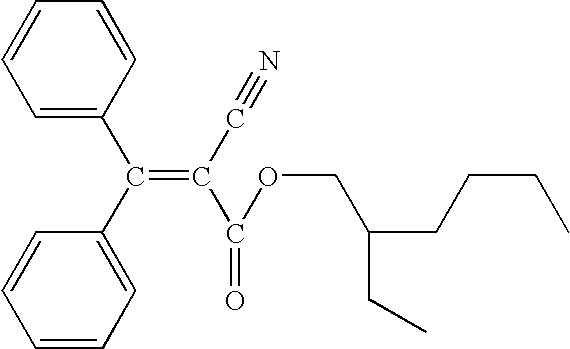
C1=C(C(=C(C#N)C(=O)OCC(CCCC)CC)C2=CC=CC=C2)C=CC=C1
